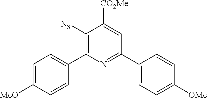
C1=CC([MeO])=CC=C1C1=C([N3])C([CO2Me])=CC(C2=CC=C([OMe])C=C2)=N1
